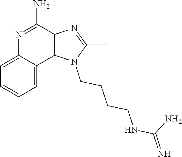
C12=CC=CC=C1C1=C(C(N)=N2)N=C(C)N1CCCCNC(=N)N
